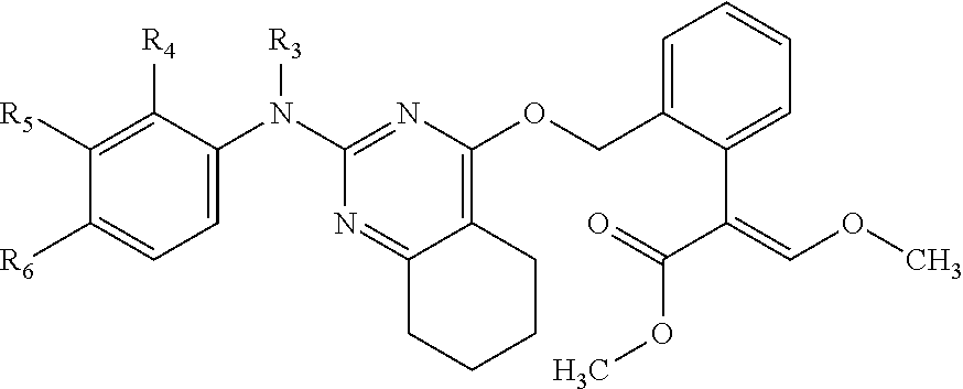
C1=C(N(C2=NC(OCC3=CC=CC=C3C(C(=O)OC)=COC)=C3C(=N2)CCCC3)[R3])C([R4])=C([R5])C([R6])=C1
